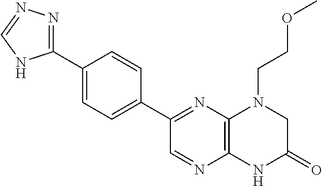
C1(C2=NC3=C(N=C2)NC(=O)CN3CCOC)=CC=C(C2=NN=CN2)C=C1
